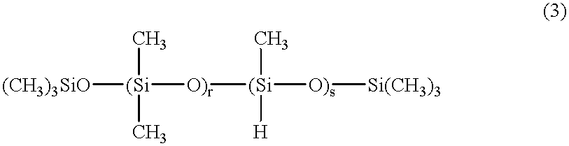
[(CH3)3SiO][(Si]([O)r][(Si]([O)s][Si(CH3)3])(C)[H])(C)C
